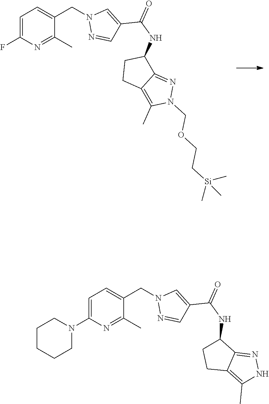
C1=C(F)N=C(C)C(CN2N=CC(C(NC3CCC4=C(C)N(COCC[Si](C)(C)C)N=C34)=O)=C2)=C1.C1=C(N2CCCCC2)N=C(C)C(CN2N=CC(C(NC3CCC4=C(C)NN=C34)=O)=C2)=C1
